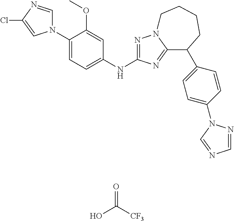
C1(N2C=NC(Cl)=C2)=CC=C(NC2=NN3C(=N2)C(C2=CC=C(N4N=CN=C4)C=C2)CCCC3)C=C1OC.OC([CF3])=O
